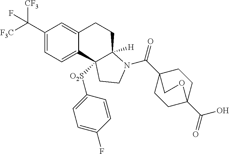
[F3C]C(C1=CC=C2C(=C1)CCC1([H])C2([O2S]C2=CC=C(F)C=C2)CCN1C(C12CCC(C(O)=O)(CC1)OC2)=O)([CF3])F
